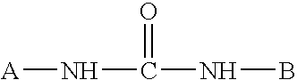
[A]NC(NB)=O
